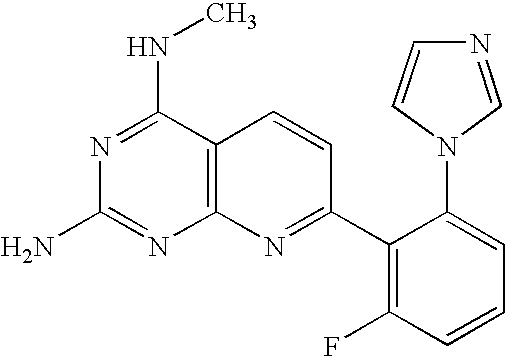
C12=C(C(NC)=NC(N)=N1)C=CC(C1=C(F)C=CC=C1N1C=CN=C1)=N2
